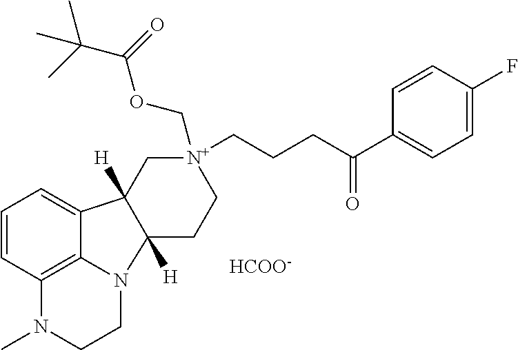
C1=CC2=C3N(CCN2C)C2([H])CC[N+](COC(C(C)(C)C)=O)(CCCC(C4=CC=C(F)C=C4)=O)CC2([H])C3=C1.[HCOO-]
